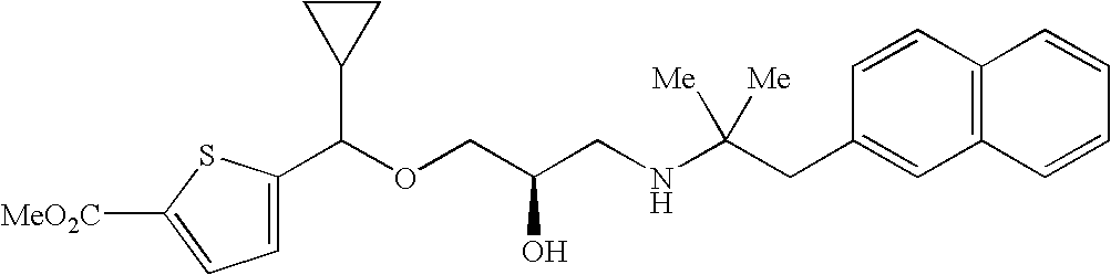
C1(C(OCC(CNC(CC2=CC3=C(C=C2)C=CC=C3)([Me])[Me])O)C2CC2)=CC=C([MeO2C])S1
